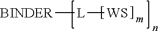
[L]([BINDER])[WS]
